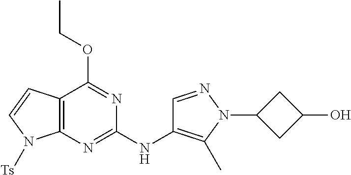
C12=C(N=C(NC3=C(C)N(C4CC(O)C4)N=C3)N=C1OCC)N([Ts])C=C2
